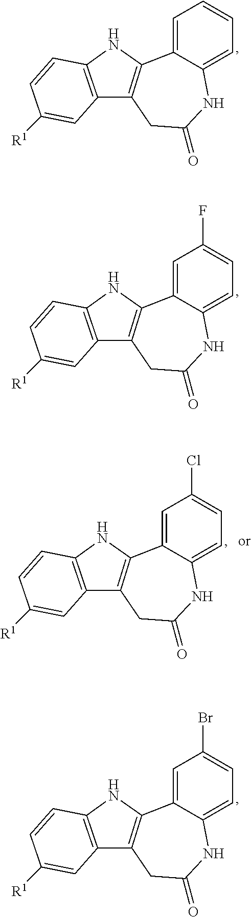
C1=C2C(=CC=C1Br)NC(=O)CC1=C2NC2=C1C=C([R1])C=C2.C1=C2C(=CC=C1)NC(=O)CC1=C2NC2=C1C=C([R1])C=C2.C1=C2C(=CC=C1Cl)NC(=O)CC1=C2NC2=C1C=C([R1])C=C2.C1=C2C(=CC=C1F)NC(=O)CC1=C2NC2=C1C=C([R1])C=C2
